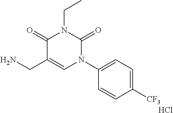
C1(=O)C(CN)=CN(C2=CC=C([CF3])C=C2)C(=O)N1CC.Cl
